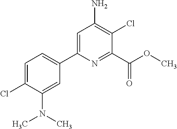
C1=C(Cl)C(N(C)C)=CC(C2=CC(N)=C(Cl)C(C(OC)=O)=N2)=C1
